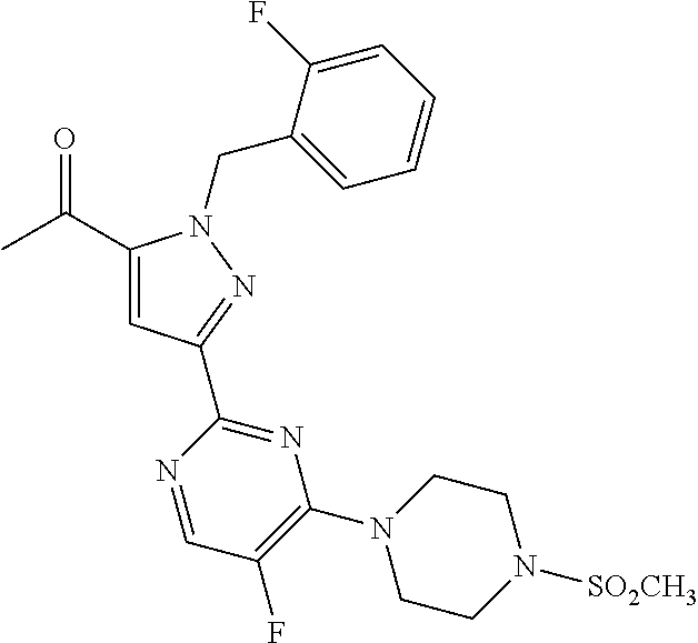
C(C1=CC(C2=NC(N3CCN([SO2CH3])CC3)=C(F)C=N2)=NN1CC1=CC=CC=C1F)(C)=O
